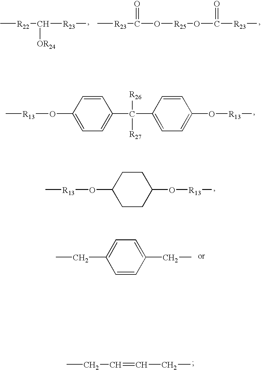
[R22](C([R23]C)[OR24])C.C[R23]C(=O)O[R25]OC([R23]C)=O.C1=C(O[R13]C)C=CC(C([R26])([R27])C2=CC=C(O[R13]C)C=C2)=C1.C1CC(O[R13]C)CCC1O[R13]C.C1=CC(CC)=CC=C1CC.CCC=CCC
